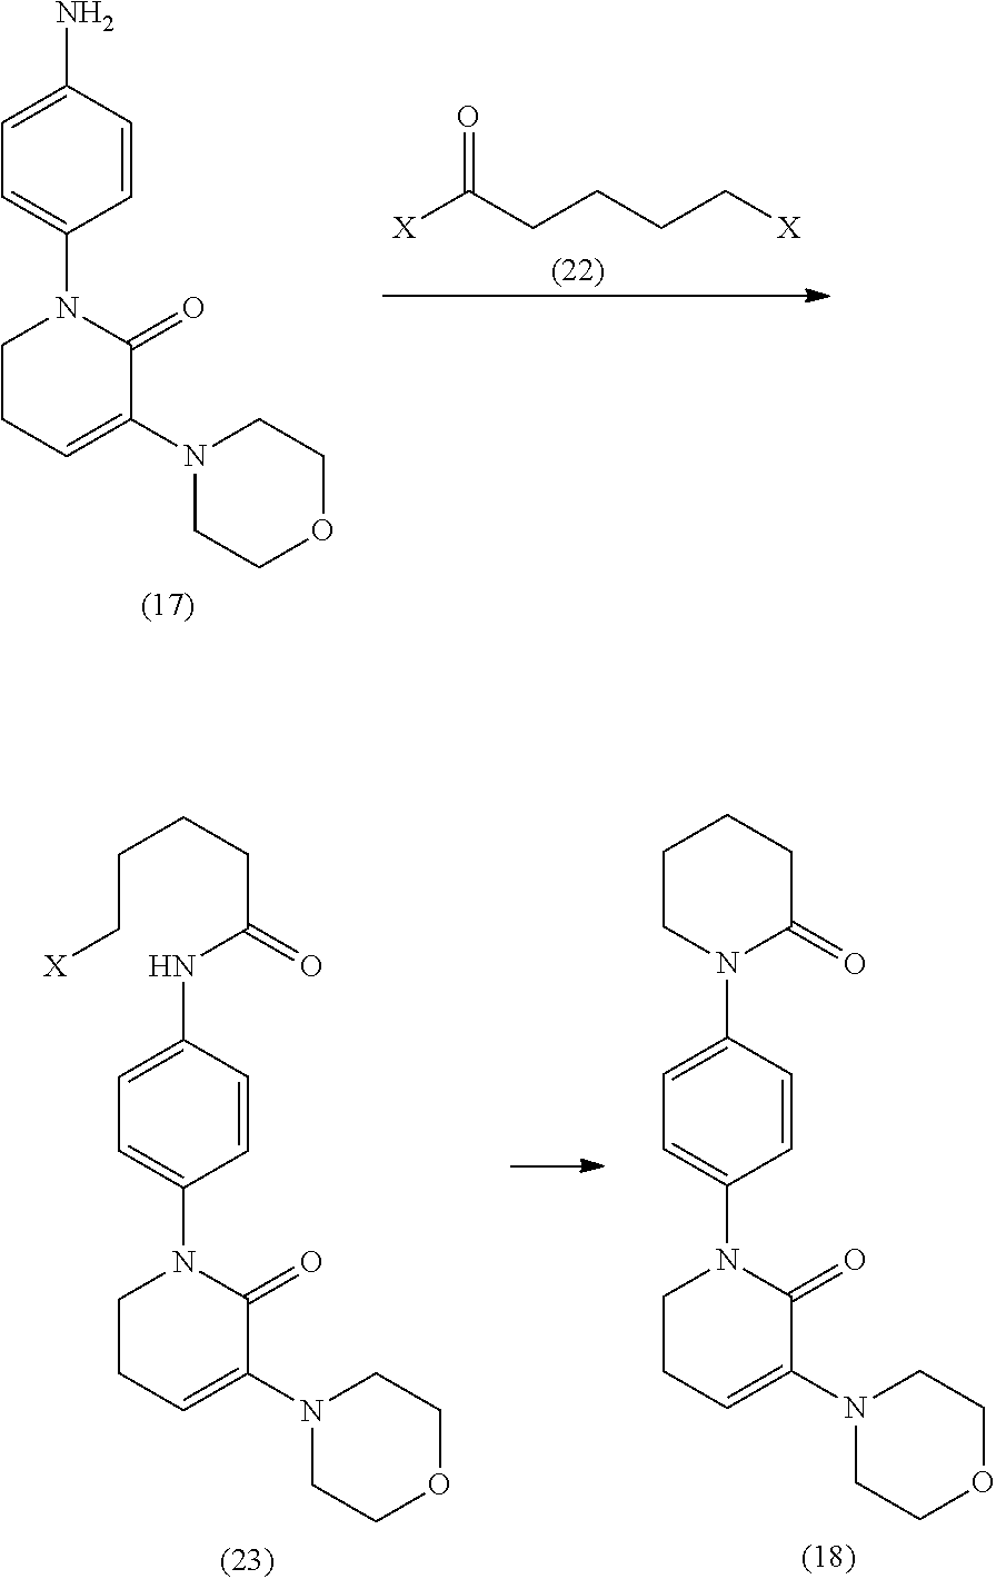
C1=CC(N)=CC=C1N1CCC=C(N2CCOCC2)C1=O.[X]C(CCCC[X])=O.C1=CC(N2C(=O)CCCC2)=CC=C1N1CCC=C(N2CCOCC2)C1=O.C1=CC(NC(CCCC[X])=O)=CC=C1N1CCC=C(N2CCOCC2)C1=O
